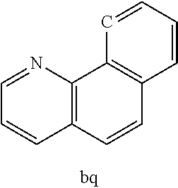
C1=CC=CC2=C1C1=C(C=C2)C=CC=N1
